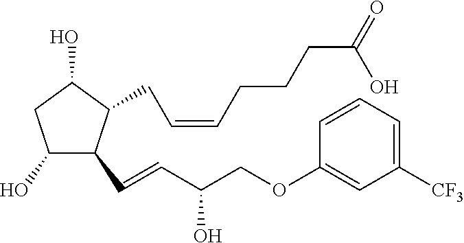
C1(O)C(C=CC(COC2=CC([CF3])=CC=C2)O)C(CC=CCCCC(O)=O)C(O)C1
